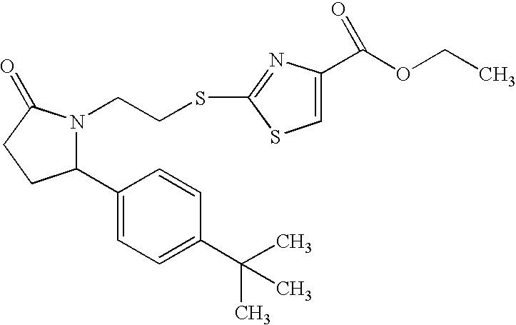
C1(C2=CC=C(C(C)(C)C)C=C2)N(CCSC2=NC(C(OCC)=O)=CS2)C(=O)CC1
